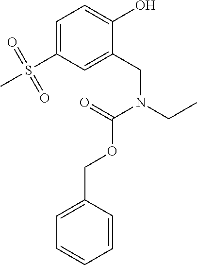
C1=C(S(C)(=O)=O)C=C(CN(CC)C(=O)OCC2=CC=CC=C2)C(O)=C1
